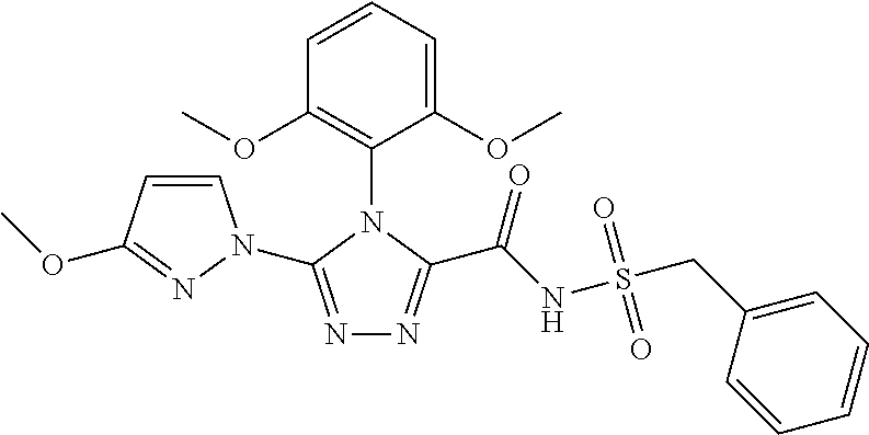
N1=C(N2C=CC(OC)=N2)N(C2=C(OC)C=CC=C2OC)C(C(NS(CC2=CC=CC=C2)(=O)=O)=O)=N1
